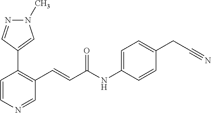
C1=CN=CC(C=CC(NC2=CC=C(CC#N)C=C2)=O)=C1C1=CN(C)N=C1
